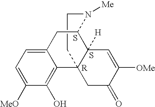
C1CN([Me])C2C3([H])C1(C1=C(O)C([MeO])=CC=C1C2)CC(=O)C([OMe])=C3.S.[R].S
